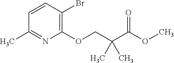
C1=CC(Br)=C(OCC(C(OC)=O)(C)C)N=C1C
